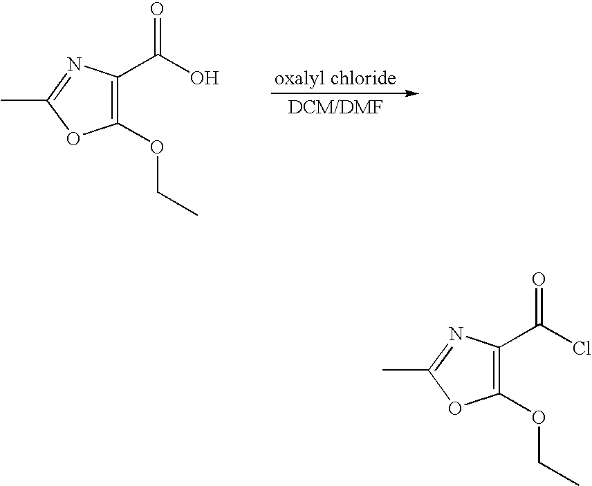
C1(OCC)=C(C(O)=O)N=C(C)O1.C1(OCC)=C(C(Cl)=O)N=C(C)O1
